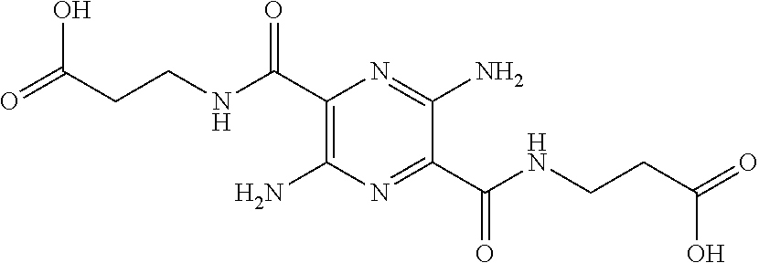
C(C1=NC(N)=C(C(NCCC(=O)O)=O)N=C1N)(=O)NCCC(=O)O
